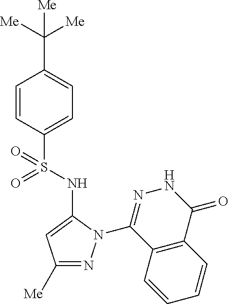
C1(C([Me])([Me])[Me])=CC=C(S(=O)(=O)NC2=CC([Me])=NN2C2=NNC(=O)C3=C2C=CC=C3)C=C1
